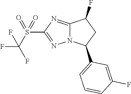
S(C1=NN2C(=N1)C(F)CC2C1=CC=CC(F)=C1)(C(F)(F)F)(=O)=O
